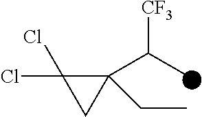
C1(C(C)[CF3])(CC)C(Cl)(Cl)C1
